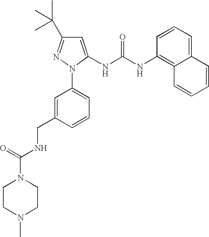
C1=CC(NC(NC2=CC(C(C)(C)C)=NN2C2=CC=CC(CNC(=O)N3CCN(C)CC3)=C2)=O)=C2C(=C1)C=CC=C2
